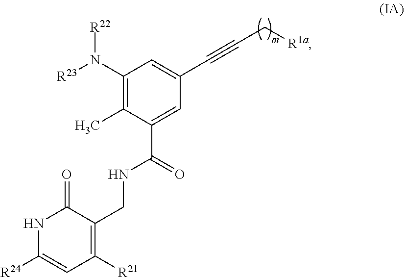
N(C1=C(C)C(C(=O)NCC2=C([R21])C=C([R24])NC2=O)=CC(C#CC[R1a])=C1)([R23])[R22]
